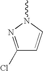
C1(Cl)=NN(C)C=C1
